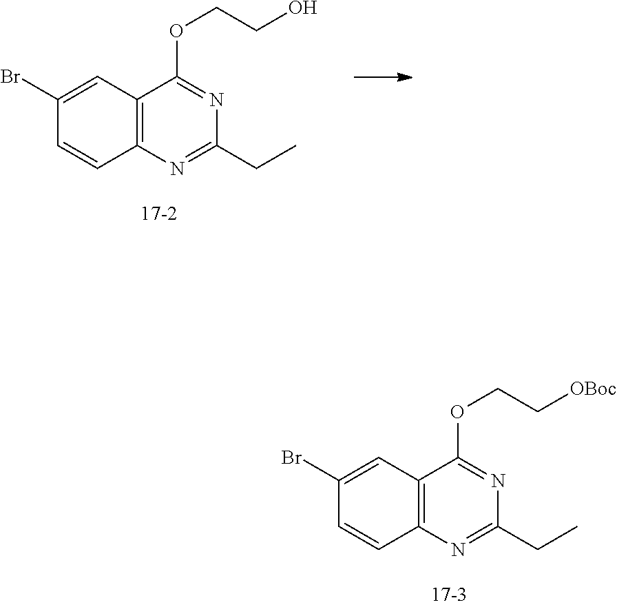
C1=C(Br)C=CC2=C1C(OCCO)=NC(CC)=N2.C1=C(Br)C=CC2=C1C(OCC[OBoc])=NC(CC)=N2
